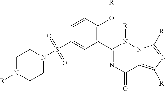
C1(C2=C(O[R])C=CC(S(N3CCN([R])CC3)(=O)=O)=C2)=NC(=O)C2=C([R])N=C([R])N2N1[R]
